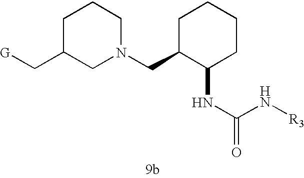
C(N[R3])(NC1C(CN2CC(C[G])CCC2)CCCC1)=O
